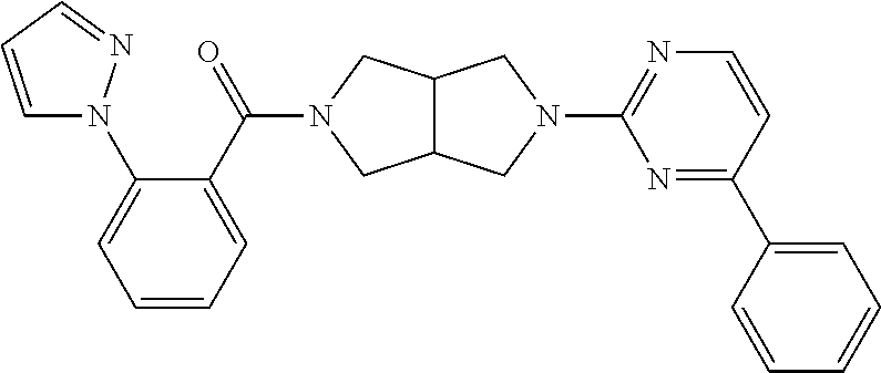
C12C(CN(C(=O)C3=CC=CC=C3N3C=CC=N3)C1)CN(C1=NC=CC(C3=CC=CC=C3)=N1)C2
